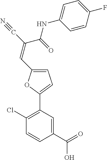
C1=C(C=C(C(NC2=CC=C(F)C=C2)=O)C#N)OC(C2=C(Cl)C=CC(C(=O)O)=C2)=C1
